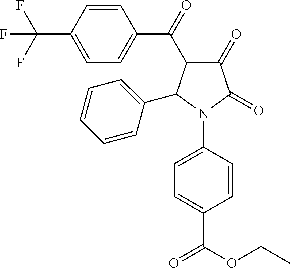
C1(=O)C(=O)N(C2=CC=C(C(OCC)=O)C=C2)C(C2=CC=CC=C2)C1C(C1=CC=C(C(F)(F)F)C=C1)=O
